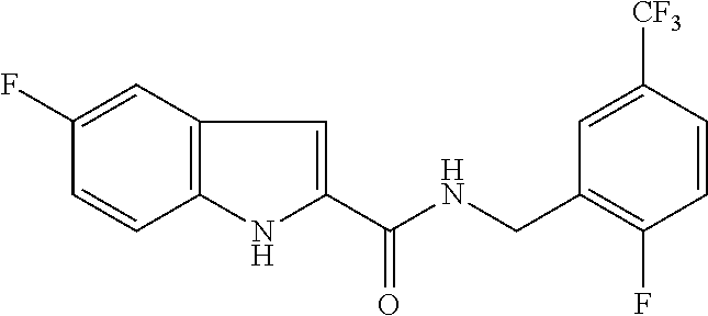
C1(F)=CC2=C(C=C1)NC(C(NCC1=C(F)C=CC([CF3])=C1)=O)=C2
